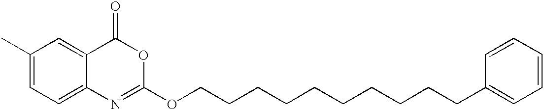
C1(C)=CC=C2C(=C1)C(=O)OC(OCCCCCCCCCCC1=CC=CC=C1)=N2
